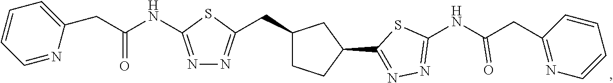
C1=CC=NC(CC(=O)NC2=NN=C(CC3CCC(C4=NN=C(NC(CC5=NC=CC=C5)=O)S4)C3)S2)=C1
